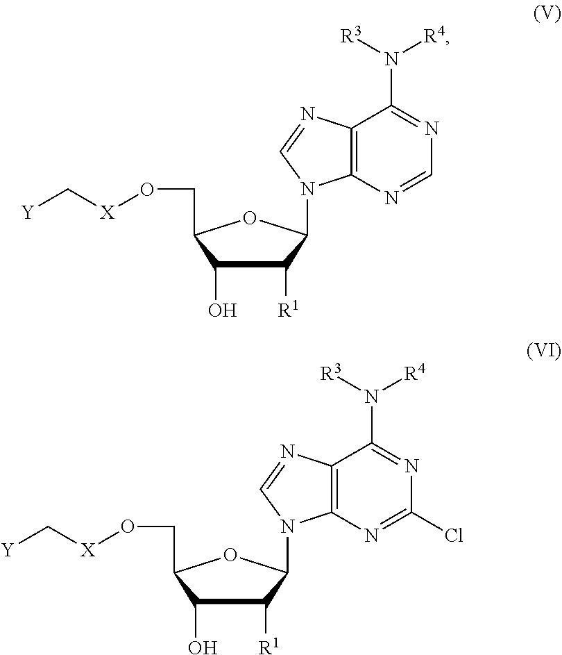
C1(O)C([R1])C(N2C3=C(N=C2)C(N([R3])[R4])=NC=N3)OC1CO[X]C[Y].C1(O)C([R1])C(N2C3=C(N=C2)C(N([R3])[R4])=NC(Cl)=N3)OC1CO[X]C[Y]
